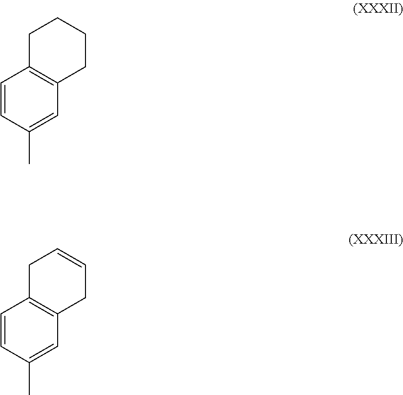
C1C2=C(CCC1)C=C(C)C=C2.C1C2=C(CC=C1)C=C(C)C=C2
